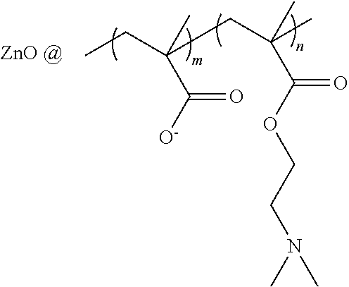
CCC(C([O-])=O)(C)CC(C(OCCN(C)C)=O)(C)C
